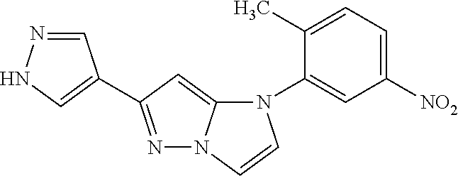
N1(C2=CC([NO2])=CC=C2C)C2=CC(C3=CNN=C3)=NN2C=C1
